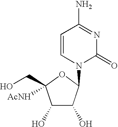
C1(O)C(O)C(N2C(=O)N=C(N)C=C2)OC1(CO)[AcNH]
